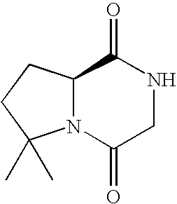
C12N(C(=O)CNC1=O)C(C)(C)CC2
